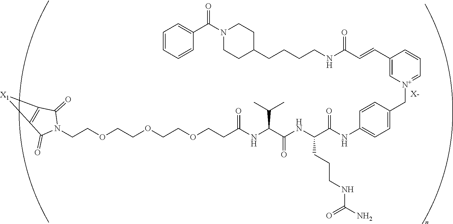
[X-].N1(CCOCCOCCOCCC(NC(C(NC(C(NC2=CC=C(C[N+]3=CC=CC(C=CC(NCCCCC4CCN(C(C5=CC=CC=C5)=O)CC4)=O)=C3)C=C2)=O)CCCNC(=O)N)=O)C(C)C)=O)C(=O)C2=C(C1=O)[X1]2
